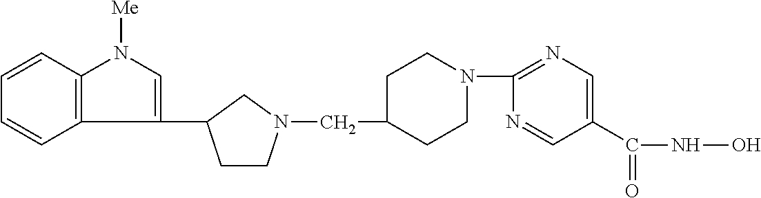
C12=C(C=CC=C1)N([Me])C=C2C1CCN(CC2CCN(C3=NC=C(C(=O)NO)C=N3)CC2)C1
